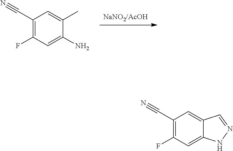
[NaNO2/AcOH].C1(C#N)=C(F)C=C(N)C(C)=C1.C1(C#N)=C(F)C=C2C(=C1)C=NN2
